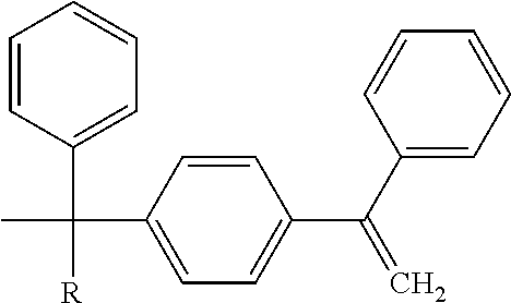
C1=CC(C(C2=CC=CC=C2)([R])C)=CC=C1C(C1=CC=CC=C1)=C
